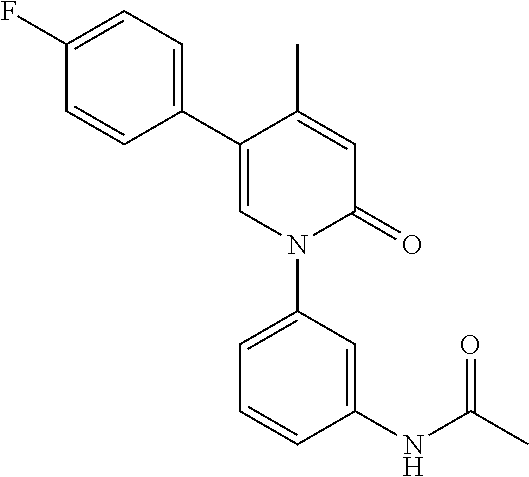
C1=C(C)C(C2=CC=C(F)C=C2)=CN(C2=CC=CC(NC(C)=O)=C2)C1=O
